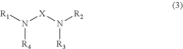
[R1]N([X]N([R2])[R3])[R4]
